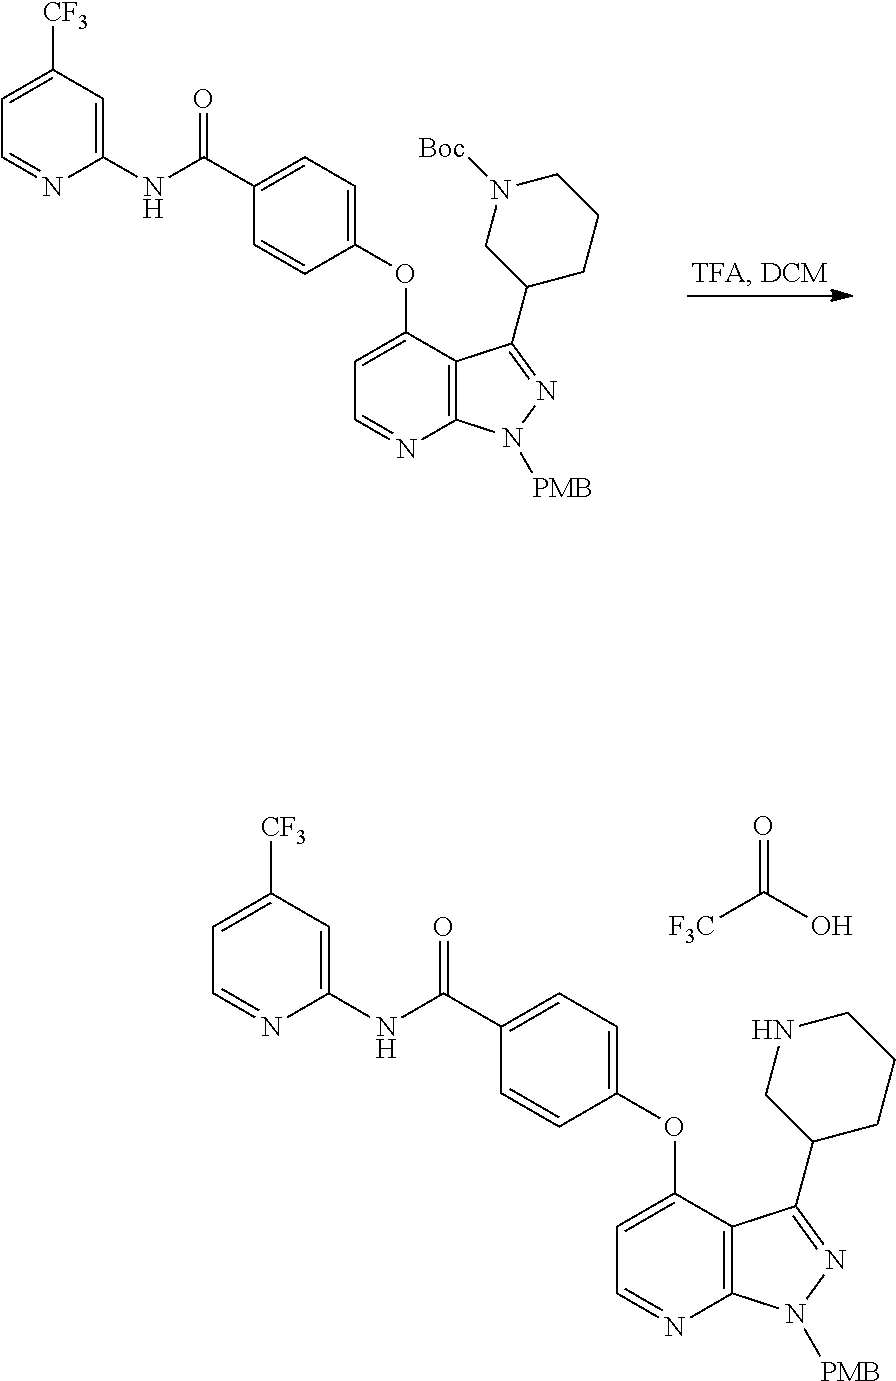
C1(C(NC2=CC([CF3])=CC=N2)=O)=CC=C(OC2=CC=NC3=C2C(C2CCCN([Boc])C2)=NN3[PMB])C=C1.C1(C(NC2=CC([CF3])=CC=N2)=O)=CC=C(OC2=CC=NC3=C2C(C2CCCNC2)=NN3[PMB])C=C1.[F3C]C(O)=O
